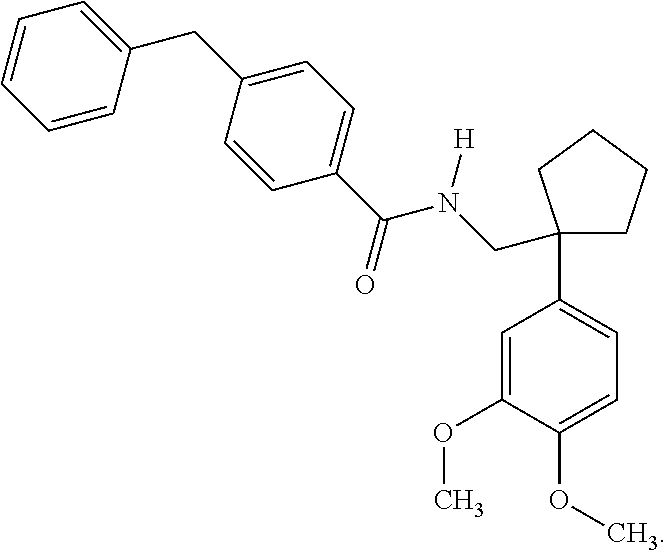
C1(C(N(CC2(C3=CC=C(OC)C(OC)=C3)CCCC2)[H])=O)=CC=C(CC2=CC=CC=C2)C=C1
